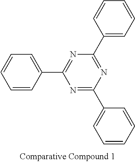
N1=C(C2=CC=CC=C2)N=C(C2=CC=CC=C2)N=C1C1=CC=CC=C1
